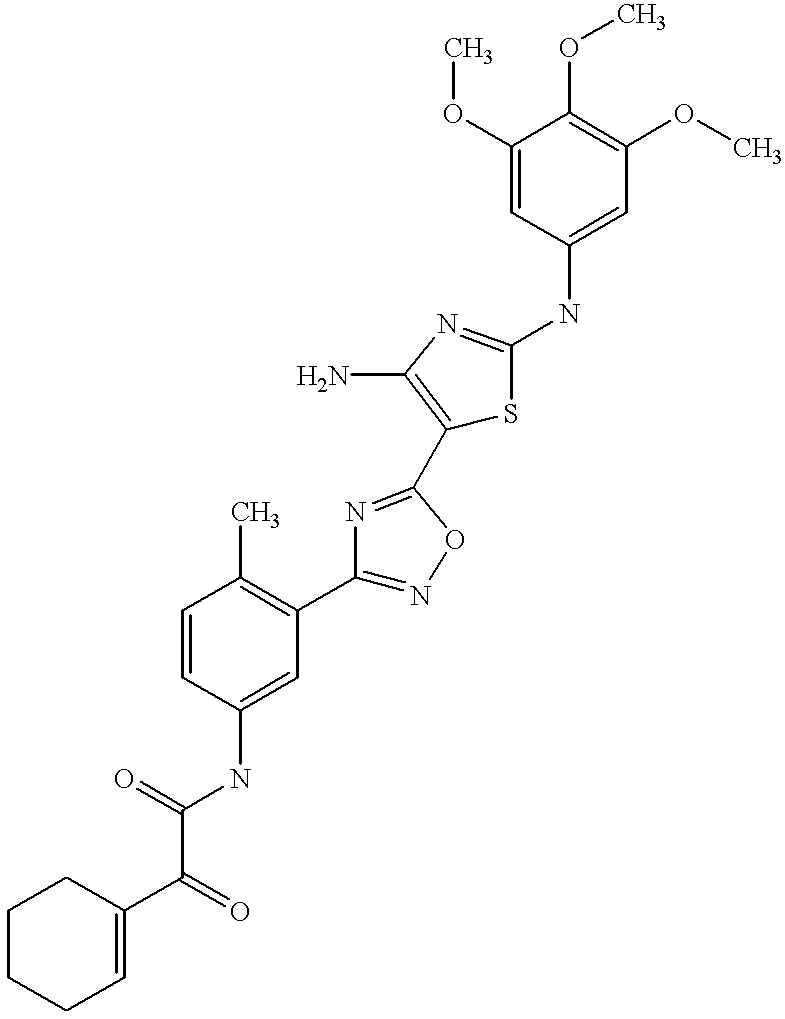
C(C(=O)NC1=CC(C2=NOC(C3=C(N)N=C(NC4=CC(OC)=C(OC)C(OC)=C4)S3)=N2)=C(C)C=C1)(C1=CCCCC1)=O
